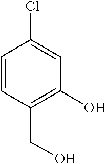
C1=CC(CO)=C(O)C=C1Cl
